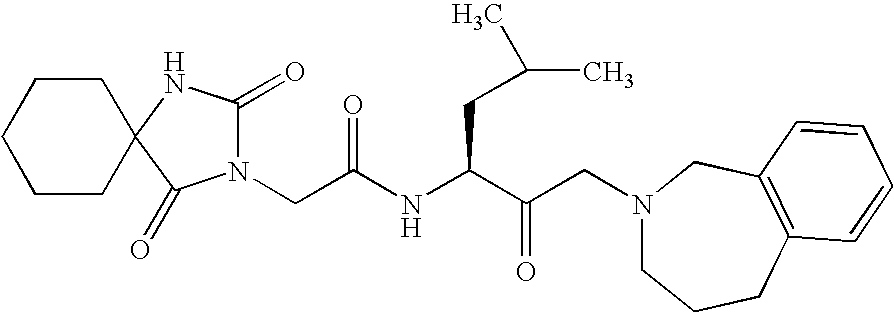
C(NC(C(CN1CCCC2=C(C1)C=CC=C2)=O)CC(C)C)(=O)CN1C(=O)NC2(C1=O)CCCCC2
